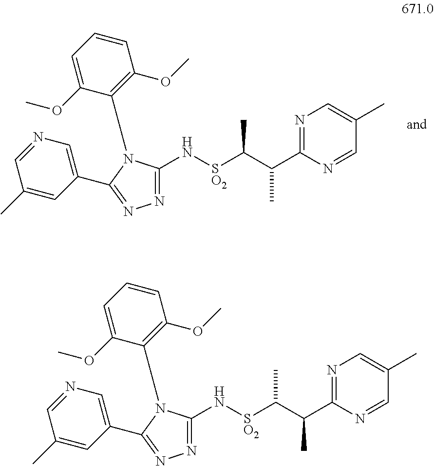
C1(C)=CN=C(C(C([SO2]NC2=NN=C(C3=CN=CC(C)=C3)N2C2=C(OC)C=CC=C2OC)C)C)N=C1.C1(C)=CN=C(C(C([SO2]NC2=NN=C(C3=CN=CC(C)=C3)N2C2=C(OC)C=CC=C2OC)C)C)N=C1
